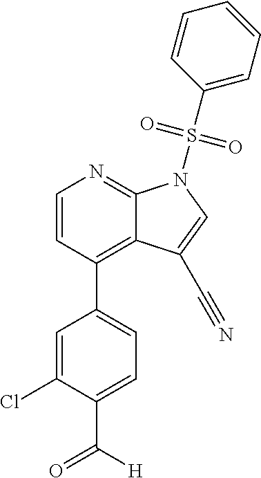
C1=CC(C2=CC=C(C([H])=O)C(Cl)=C2)=C2C(=N1)N(S(C1=CC=CC=C1)(=O)=O)C=C2C#N
